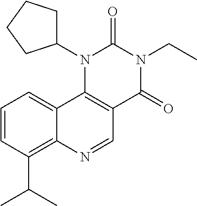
C1=CC(C(C)C)=C2C(=C1)C1=C(C=N2)C(=O)N(CC)C(=O)N1C1CCCC1
